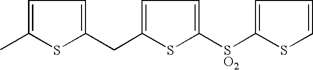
C1=C(C)SC(CC2=CC=C([SO2]C3=CC=CS3)S2)=C1
